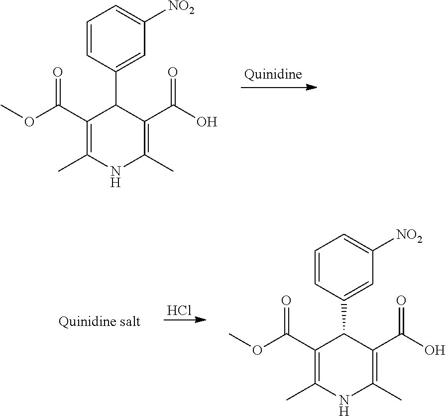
C1=CC(C2C(C(OC)=O)=C(C)NC(C)=C2C(O)=O)=CC([NO2])=C1.Cl.C1=CC(C2C(C(OC)=O)=C(C)NC(C)=C2C(O)=O)=CC([NO2])=C1
